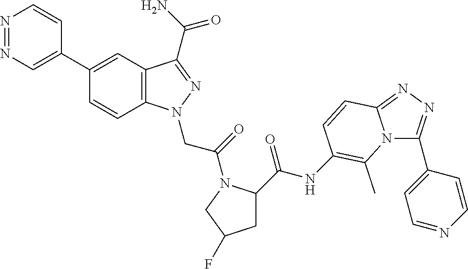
N1=NC=C(C2=CC3=C(C=C2)N(CC(=O)N2C(C(NC4=C(C)N5C(C6=CC=NC=C6)=NN=C5C=C4)=O)CC(F)C2)N=C3C(N)=O)C=C1
